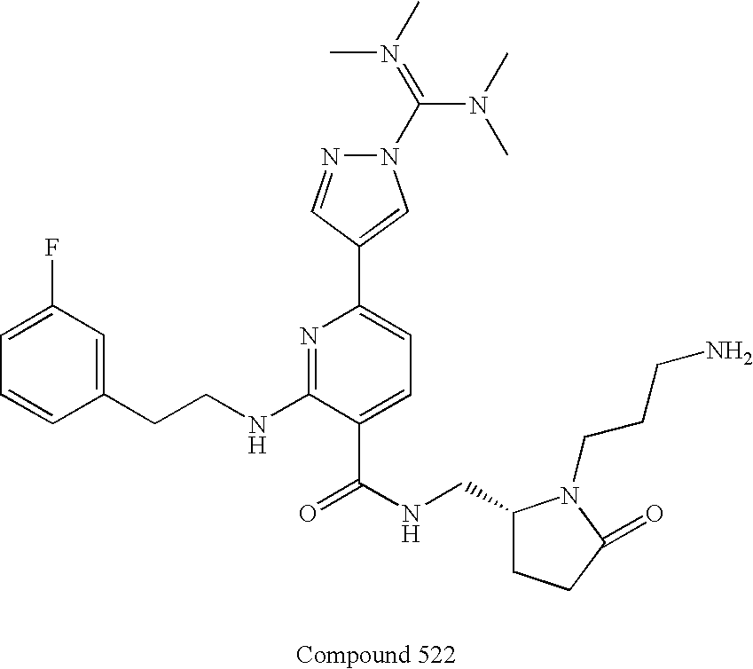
C1=CC(CCNC2=NC(C3=CN(C(=N(C)C)N(C)C)N=C3)=CC=C2C(NCC2CCC(=O)N2CCCN)=O)=CC(F)=C1
